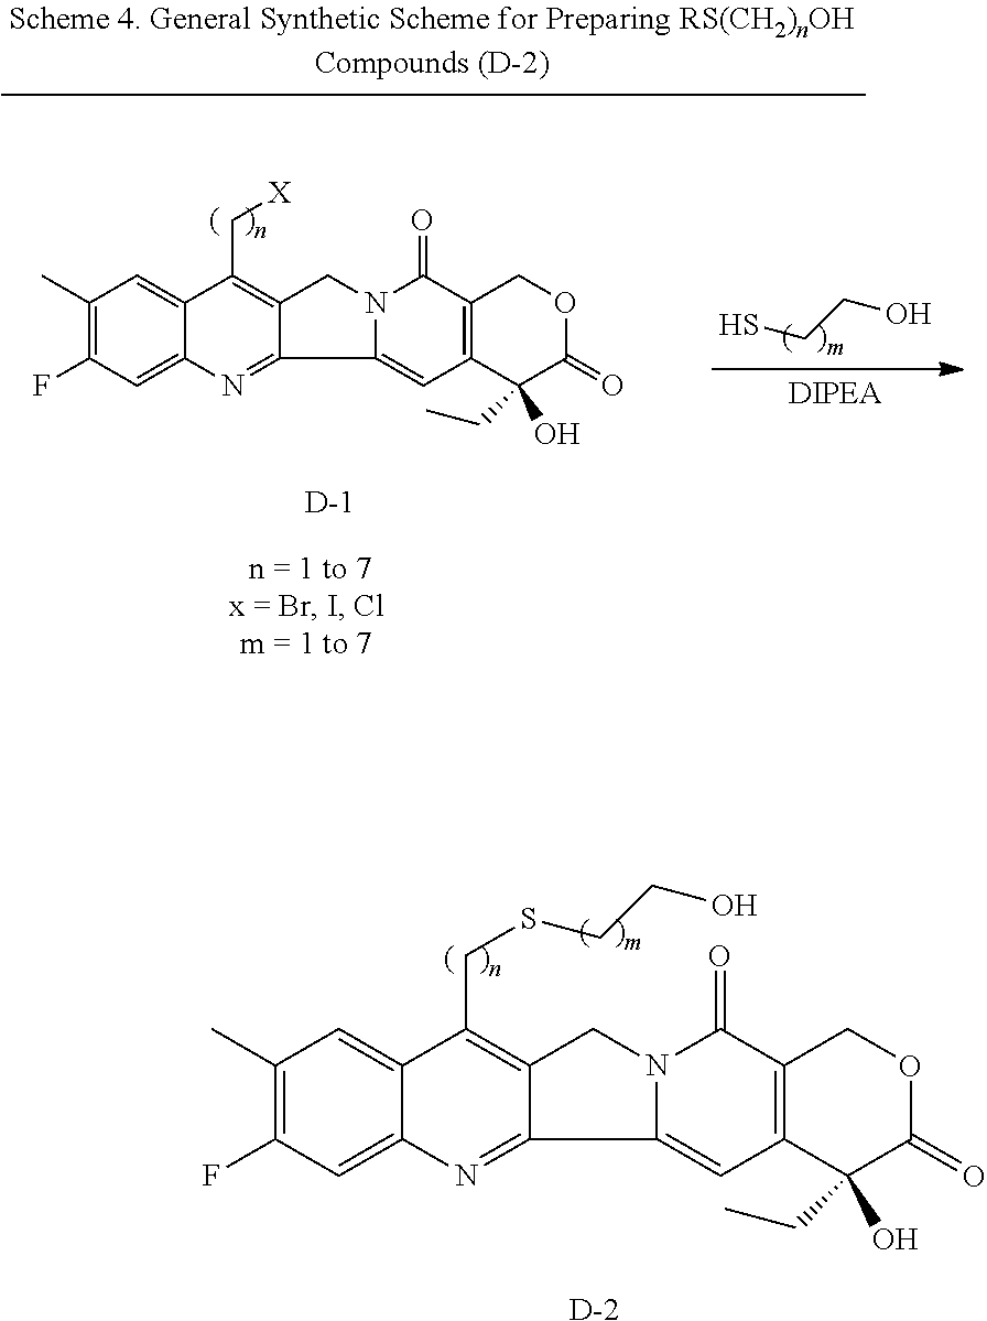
C1(C)=C(F)C=C2C(=C1)C(C[X])=C1C(=N2)C2=CC3=C(C(=O)N2C1)COC(=O)C3(O)CC.[D].SCCO.C1(C)=C(F)C=C2C(=C1)C(CSCCO)=C1C(=N2)C2=CC3=C(C(=O)N2C1)COC(=O)C3(O)CC.[D]
